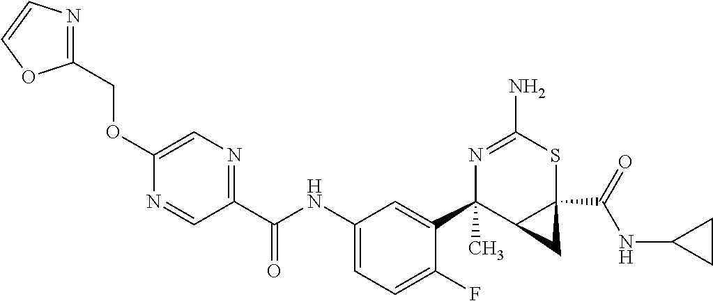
N1=C(N)SC2(C(NC3CC3)=O)C(C1(C1=CC(NC(C3=NC=C(OCC4=NC=CO4)N=C3)=O)=CC=C1F)C)C2
